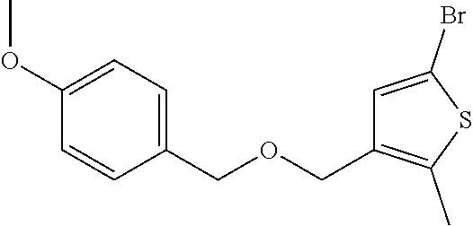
C1=C(Br)SC(C)=C1COCC1=CC=C(OC)C=C1
